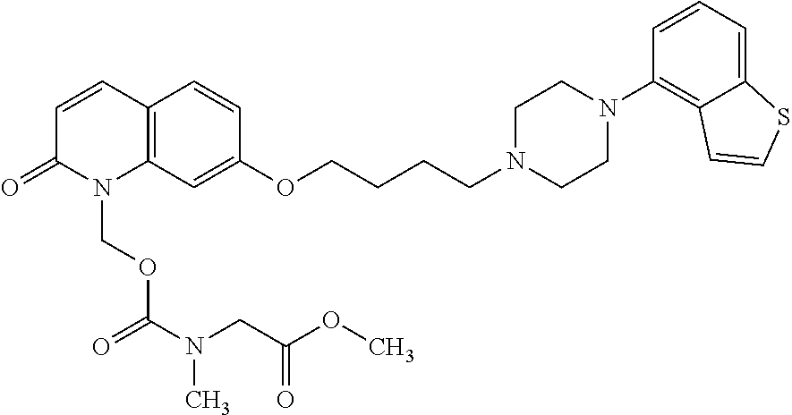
C12=C(C=C(OCCCCN3CCN(C4=C5C(=CC=C4)SC=C5)CC3)C=C1)N(COC(=O)N(C)CC(OC)=O)C(=O)C=C2
